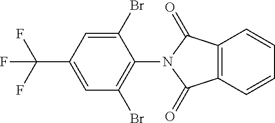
C1=C(C(F)(F)F)C=C(Br)C(N2C(=O)C3=C(C2=O)C=CC=C3)=C1Br
